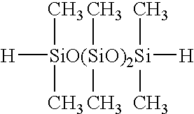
[H][SiO(SiO)2Si]([H])(C)(C)(C)(C)(C)C
